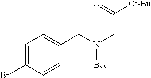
C1=C(Br)C=CC(CN(CC([Ot-Bu])=O)[Boc])=C1
